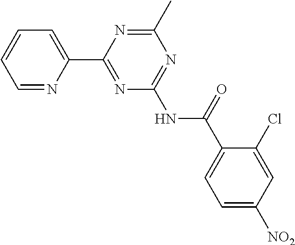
C1=NC(C2=NC(NC(C3=CC=C([NO2])C=C3Cl)=O)=NC(C)=N2)=CC=C1
